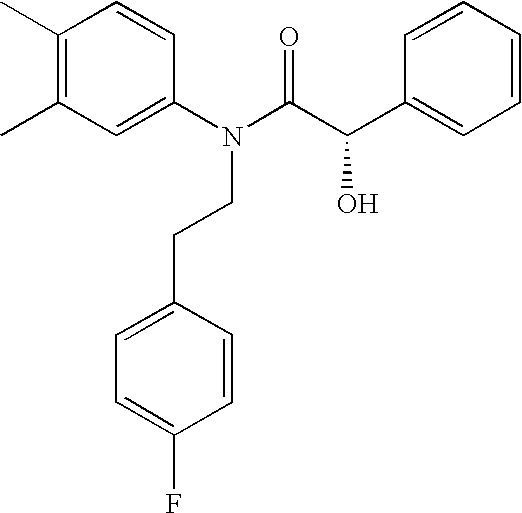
C1(C)=C(C)C=C(N(C(C(C2=CC=CC=C2)O)=O)CCC2=CC=C(F)C=C2)C=C1
